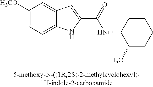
C12=CC=C([H3CO])C=C1C=C(C(=O)NC1C(C)CCCC1)N2
